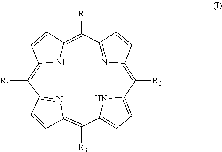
C12=C([R4])C3=NC(=C([R3])C4=CC=C(N4)C([R2])=C4N=C(C([R1])=C(N1)C=C2)C=C4)C=C3
